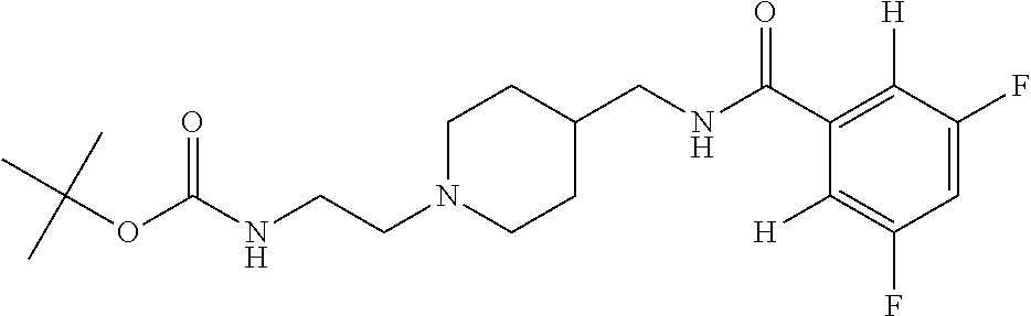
C1N(CCNC(OC(C)(C)C)=O)CCC(CNC(C2=C([H])C(F)=CC(F)=C2[H])=O)C1
